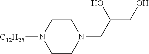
C1CN(CC(CO)O)CCN1[C12H25]
